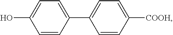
OC1=CC=C(C2=CC=C([COOH])C=C2)C=C1
